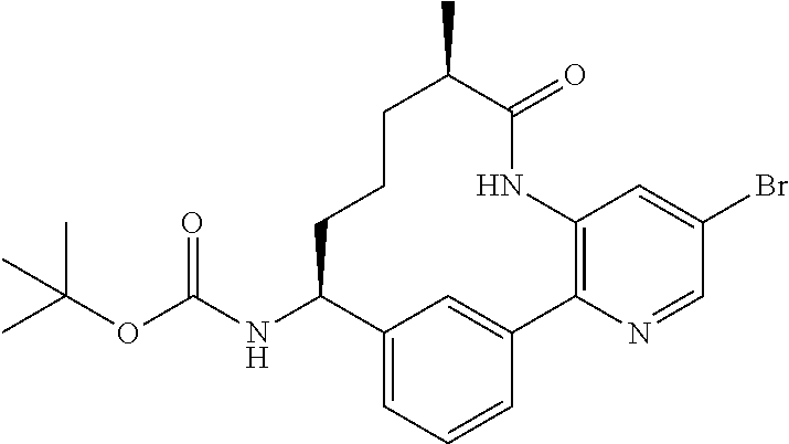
N(C(OC(C)(C)C)=O)C1C2=CC=CC(=C2)C2=C(NC(=O)C(C)CCC1)C=C(Br)C=N2
